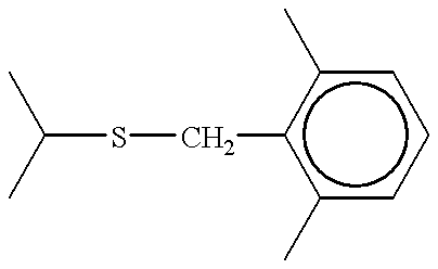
C(SCc1c(C)cccc1C)(C)C
